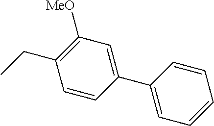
C1=CC(C2=CC=CC=C2)=CC([MeO])=C1CC
